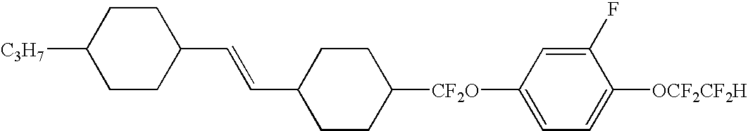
C1CC(C=CC2CCC([C3H7])CC2)CCC1[CF2O]C1=CC=C([OCF2CF2H])C(F)=C1
